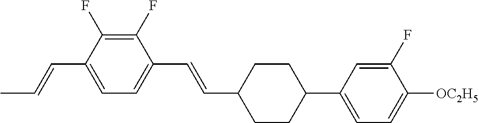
C1(F)=C(F)C(C=CC)=CC=C1C=CC1CCC(C2=CC=C([OC2H5])C(F)=C2)CC1
